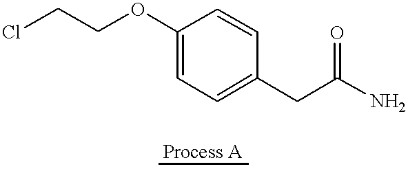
ClCCOC1=CC=C(CC(N)=O)C=C1
